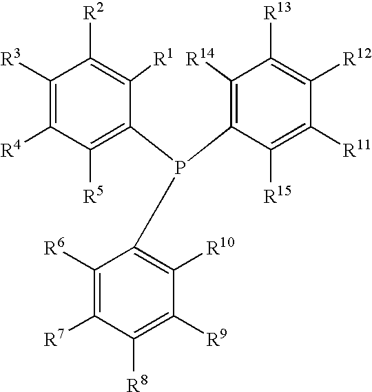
C1([R3])=C([R4])C([R5])=C(P(C2=C([R14])C([R13])=C([R12])C([R11])=C2[R15])C2=C([R10])C([R9])=C([R8])C([R7])=C2[R6])C([R1])=C1[R2]
